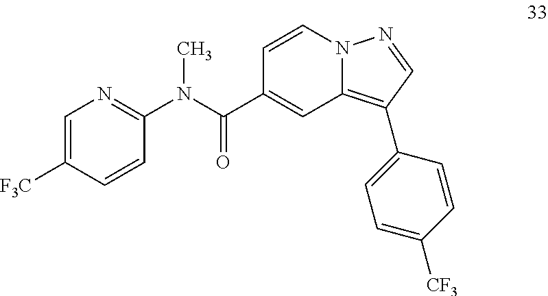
C1=CN2C(=C(C3=CC=C([CF3])C=C3)C=N2)C=C1C(N(C1=NC=C([F3C])C=C1)C)=O
